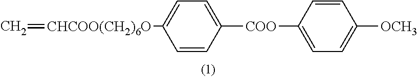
C=[CHCOO(CH2)6O]C1=CC=C([COO]C2=CC=C([OCH3])C=C2)C=C1
